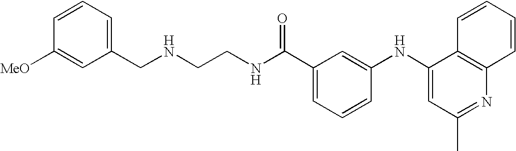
N(CCNC(C1=CC=CC(NC2=CC(C)=NC3=C2C=CC=C3)=C1)=O)CC1=CC=CC([OMe])=C1
